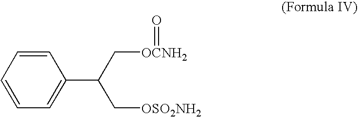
C1=CC=C(C(C[OCNH2]=O)C[OSO2NH2])C=C1
